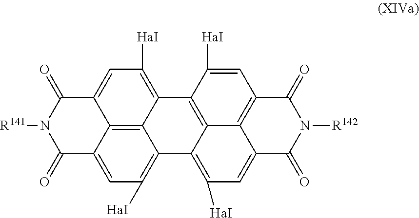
C1=C2C3=C4C(=C1[HaI])C1=C5C6=C(C=C1[HaI])C(=O)N([R142])C(=O)C6=CC([HaI])=C5C4=C([HaI])C=C3C(=O)N([R141])C2=O
